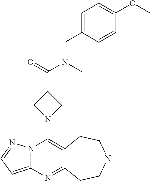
N12C(=CC=N1)N=C1C(=C2N2CC(C(=O)N(C)CC3=CC=C(OC)C=C3)C2)CCNCC1
